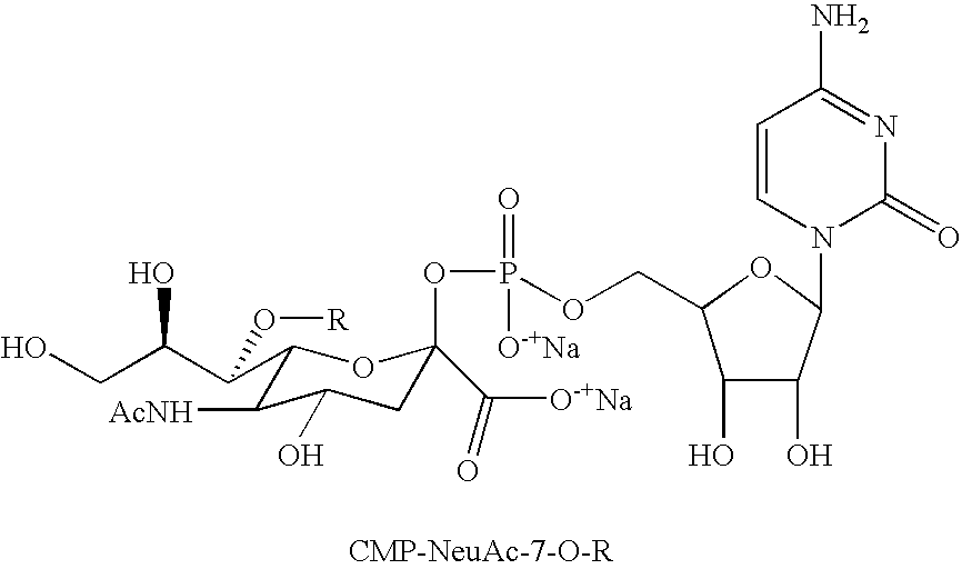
C1(C(C(CO)O)O[R])C([AcNH])C(O)CC(C([O-+Na])=O)(OP(=O)(OCC2C(O)C(O)C(N3C(=O)N=C(N)C=C3)O2)[O-+Na])O1
